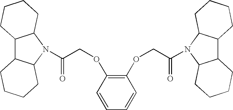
C12C3C(N(C(COC4=C(OCC(=O)N5C6C(C7C5CCCC7)CCCC6)C=CC=C4)=O)C1CCCC2)CCCC3
